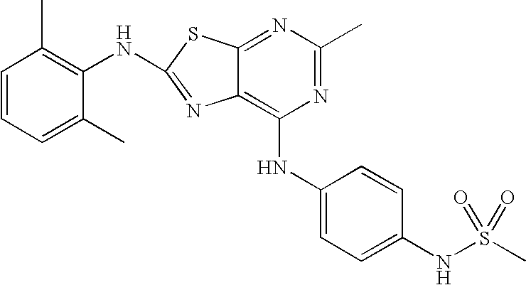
N1=C(C)N=C2C(=C1NC1=CC=C(NS(C)(=O)=O)C=C1)N=C(NC1=C(C)C=CC=C1C)S2
